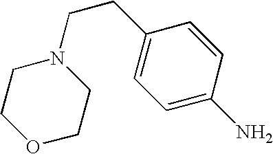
C1OCCN(CCC2=CC=C(N)C=C2)C1
